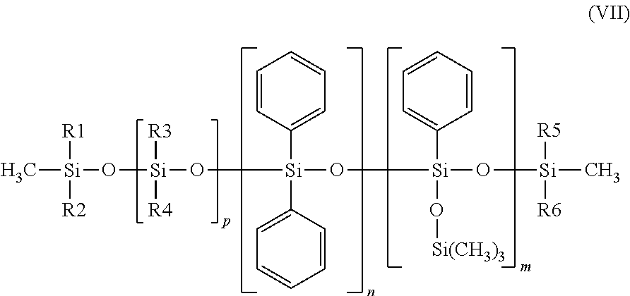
C[Si](O[Si](O[Si](O[Si](O[Si](C)([R5])[R6])(C1=CC=CC=C1)O[Si(CH3)3])(C1=CC=CC=C1)C1=CC=CC=C1)([R3])[R4])([R1])[R2]
